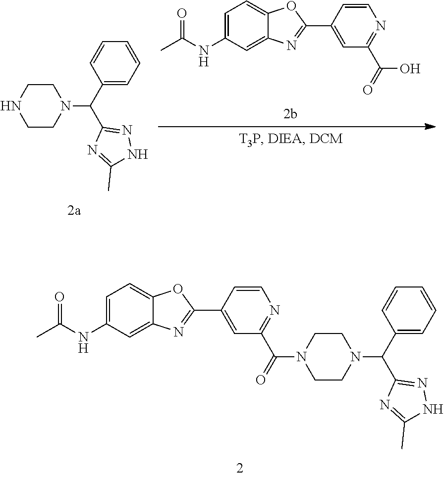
C1CN(C(C2=NC=CC(C3=NC4=CC(NC(C)=O)=CC=C4O3)=C2)=O)CCN1C(C1=CC=CC=C1)C1=NNC(C)=N1.CC(=O)NC1=CC=C2C(=C1)N=C(C1=CC(C(O)=O)=NC=C1)O2.C1CNCCN1C(C1=CC=CC=C1)C1=NNC(C)=N1
